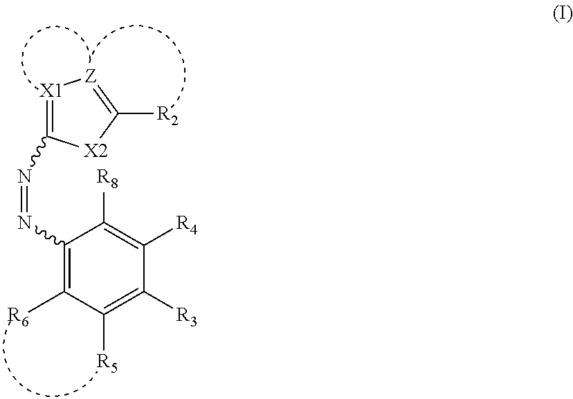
C1(N=NC2=[X1][Z]=C([R2])[X2]2)=C([R6])C([R5])=C([R3])C([R4])=C1[R8]
